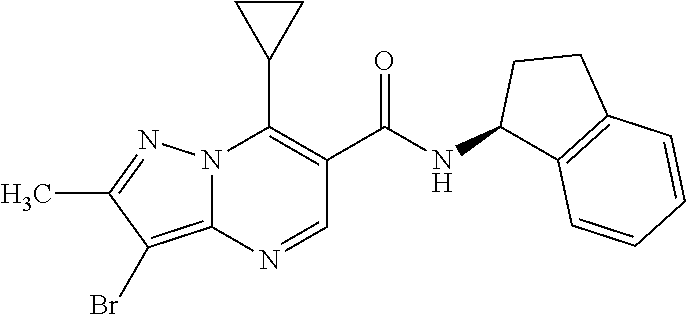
N12C(=C(Br)C(C)=N1)N=CC(C(=O)NC1C3=C(CC1)C=CC=C3)=C2C1CC1
